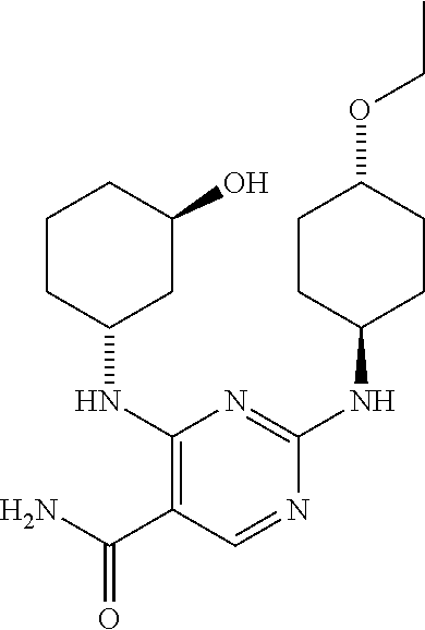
C1CC(NC2=NC(NC3CC(O)CCC3)=C(C(N)=O)C=N2)CCC1OCC
